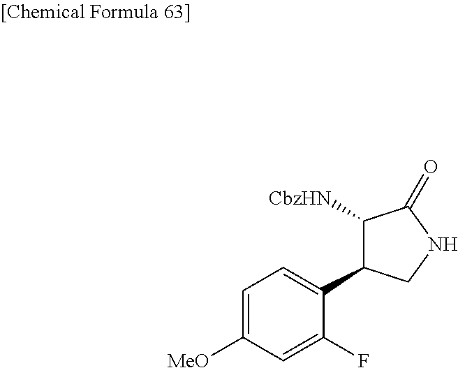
C1=C([MeO])C=C(F)C(C2C([CbzHN])C(=O)NC2)=C1
